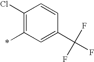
C1=CC(C(F)(F)F)=CC(*)=C1Cl
